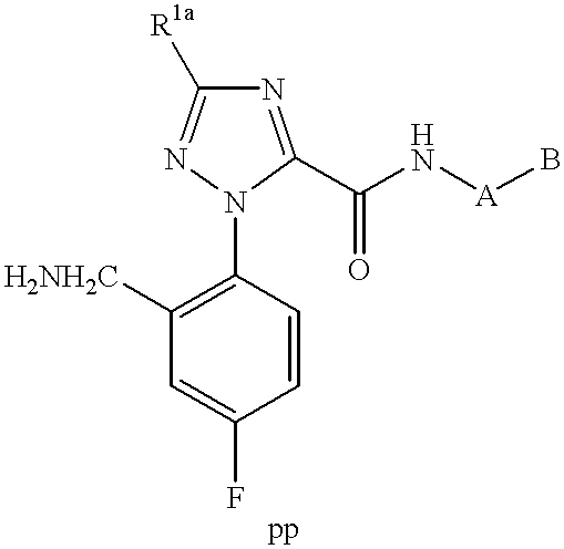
C1([H2NH2C])=C(N2C(C(N[A]B)=O)=NC([R1a])=N2)C=CC(F)=C1
